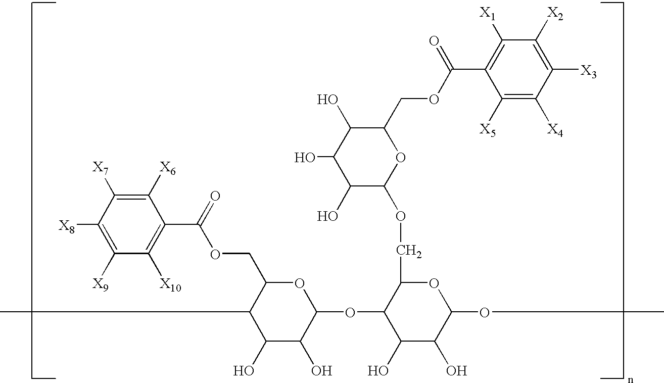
O1C(COC(C2=C([X10])C([X9])=C([X8])C([X7])=C2[X6])=O)C(C)C(O)C(O)C1OC1C(O)C(O)C(OC)OC1COC1OC(COC(=O)C2=C([X1])C([X2])=C([X3])C([X4])=C2[X5])C(O)C(O)C1O
